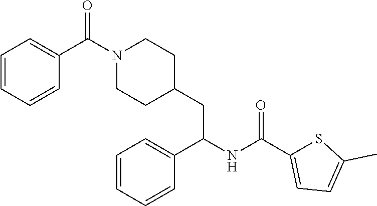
C1(C(N2CCC(CC(NC(C3=CC=C(C)S3)=O)C3=CC=CC=C3)CC2)=O)=CC=CC=C1
